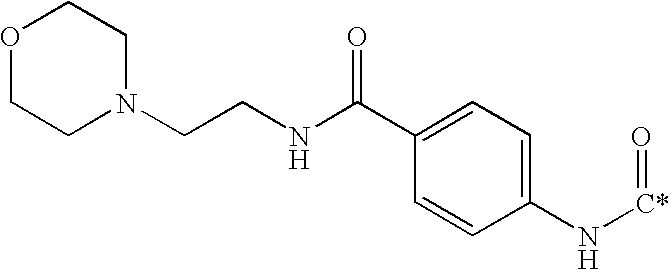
O1CCN(CCNC(C2=CC=C(N[C*]=O)C=C2)=O)CC1
